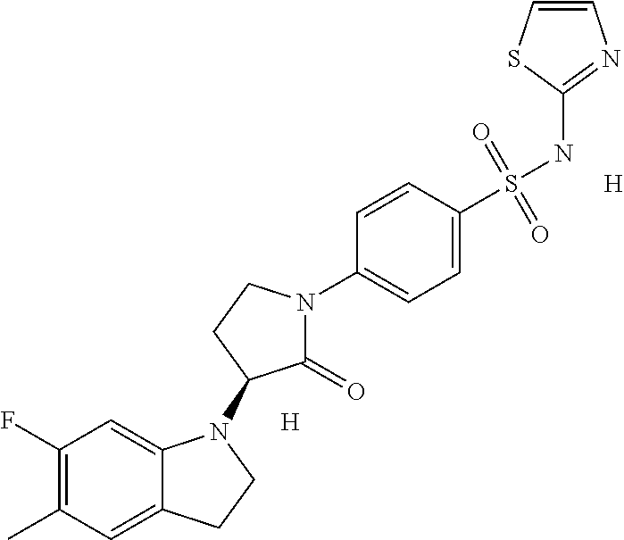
[H].[H].C1=CSC(NS(C2=CC=C(N3C(=O)C(N4C5=CC(F)=C(C)C=C5CC4)CC3)C=C2)(=O)=O)=N1
